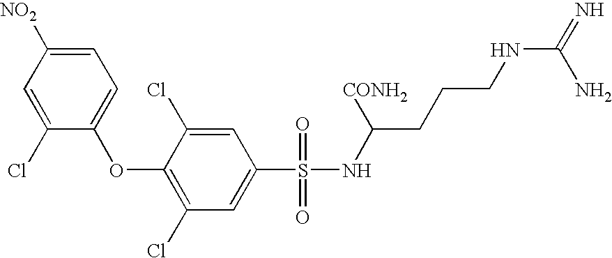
[NO2]C1=CC=C(OC2=C(Cl)C=C(S(=O)(=O)NC([CONH2])CCCNC(=N)N)C=C2Cl)C(Cl)=C1
